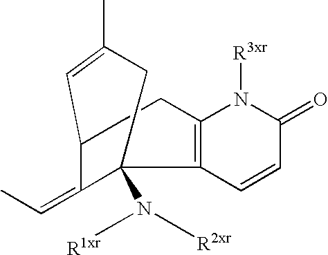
C1=CC(=O)N([R3xr])C2=C1C1(N([R1xr])[R2xr])C(=CC)C(CC2)C=C(C)C1
